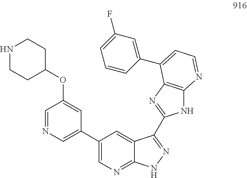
C1(C2=CN=CC(OC3CCNCC3)=C2)=CN=C2C(=C1)C(C1=NC3=C(N1)N=CC=C3C1=CC(F)=CC=C1)=NN2
